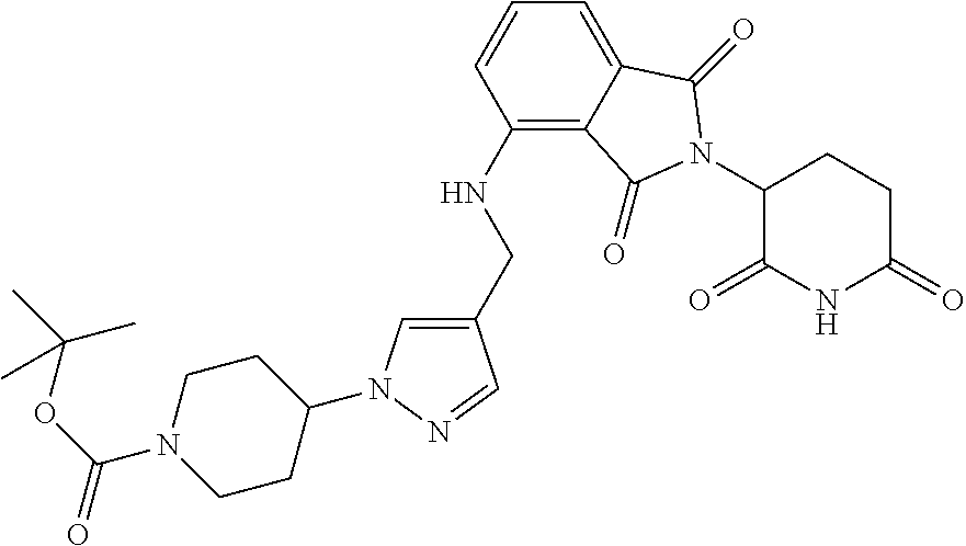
C1(CNC2=C3C(=CC=C2)C(=O)N(C2C(=O)NC(=O)CC2)C3=O)=CN(C2CCN(C(OC(C)(C)C)=O)CC2)N=C1
